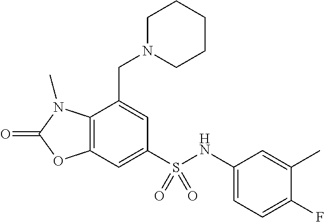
C1=C(CN2CCCCC2)C2=C(C=C1S(NC1=CC=C(F)C(C)=C1)(=O)=O)OC(=O)N2C
